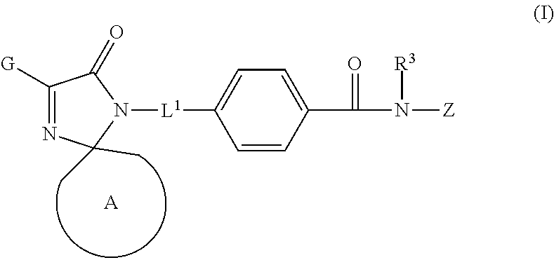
C1([G])=NC(C)(C)N([L1]C2=CC=C(C(=O)N([Z])[R3])C=C2)C1=O.[A]
